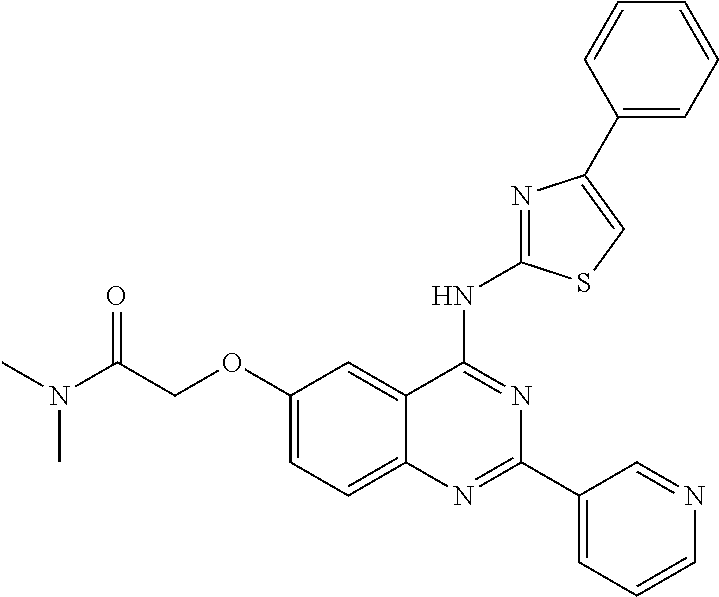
O(C1=CC=C2C(=C1)C(NC1=NC(C3=CC=CC=C3)=CS1)=NC(C1=CC=CN=C1)=N2)CC(=O)N(C)C
